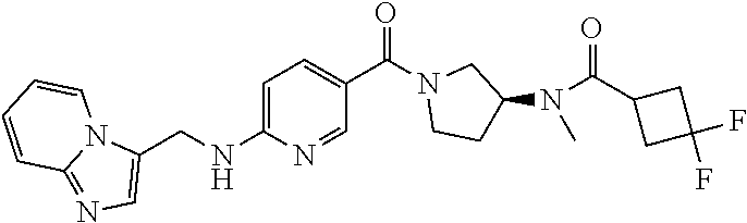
C1=C(NCC2=CN=C3N2C=CC=C3)N=CC(C(N2CCC(N(C)C(C3CC(F)(F)C3)=O)C2)=O)=C1
